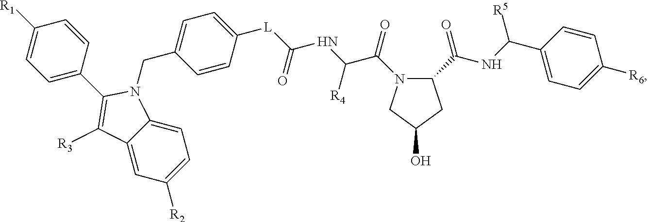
C1=C(C2=C([R3])C3=CC([R2])=CC=C3N2CC2=CC=C([L]C(=O)NC([R4])C(=O)N3C(C(=O)NC([R5])C4=CC=C([R6])C=C4)CC(O)C3)C=C2)C=CC([R1])=C1
